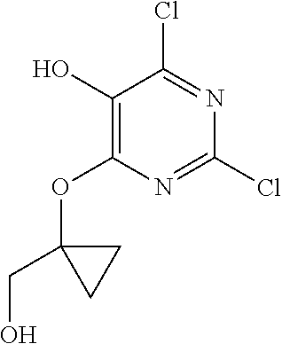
C1(O)=C(OC2(CO)CC2)N=C(Cl)N=C1Cl
